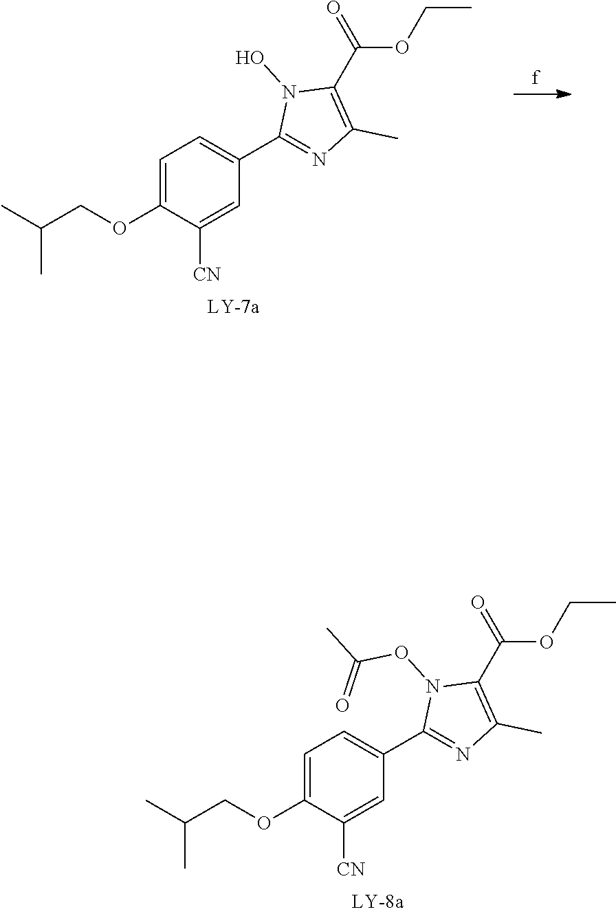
C1=C(OCC(C)C)C([CN])=CC(C2=NC(C)=C(C(=O)OCC)N2OC(C)=O)=C1.C1=C(OCC(C)C)C([CN])=CC(C2=NC(C)=C(C(=O)OCC)N2O)=C1
